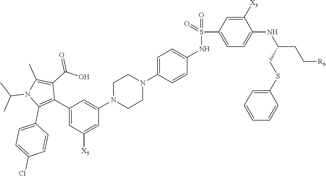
C1(N2CCN(C3=CC=C(NS(=O)(C4=CC=C(NC(CC[R6])CSC5=CC=CC=C5)C([X3])=C4)=O)C=C3)CC2)=CC(C2=C(C3=CC=C(Cl)C=C3)N(C(C)C)C(C)=C2C(O)=O)=CC([X5])=C1
